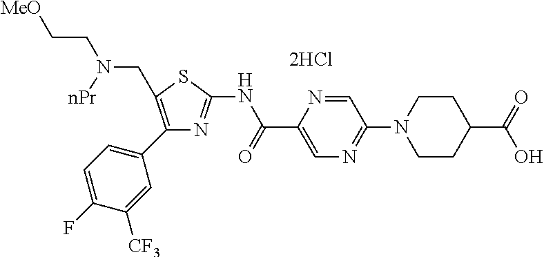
[2HCl].N(C(C1=CN=C(N2CCC(C(=O)O)CC2)C=N1)=O)C1=NC(C2=CC=C(F)C([CF3])=C2)=C(CN(CC[MeO])[nPr])S1
